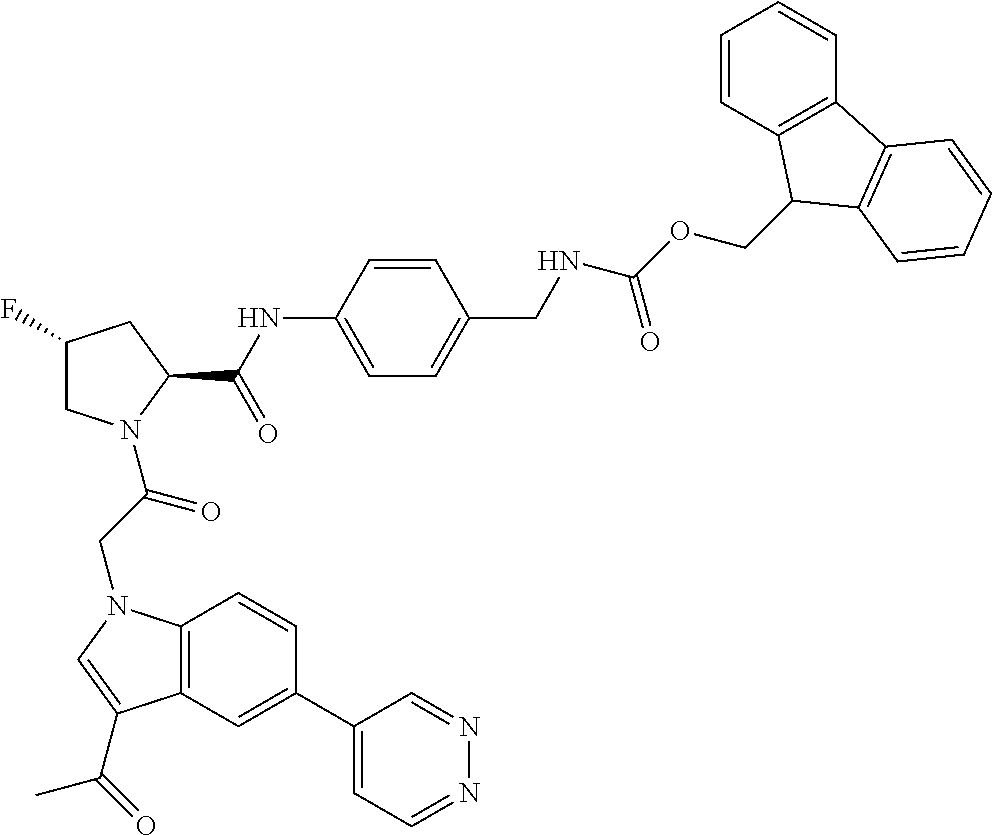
C12=C(C=C(C3=CC=NN=C3)C=C1)C(C(=O)C)=CN2CC(N1CC(F)CC1C(NC1=CC=C(CNC(OCC2C3=C(C=CC=C3)C3=C2C=CC=C3)=O)C=C1)=O)=O
